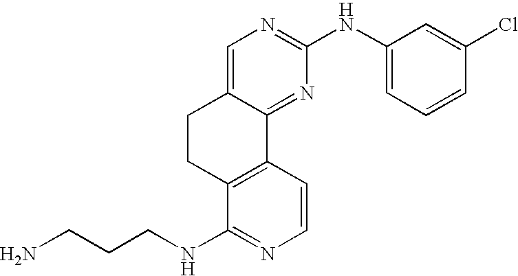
C1=C2C(=NC(NC3=CC=CC(Cl)=C3)=N1)C1=C(C(NCCCN)=NC=C1)CC2
